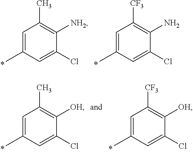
C1=C(C)C=C(Cl)C(N)=C1[CF3].C1=C(C)C=C(Cl)C([NH2])=C1C.C1=C(C)C=C(Cl)C([OH])=C1[CF3].C1=C(C)C=C(Cl)C([OH])=C1C
